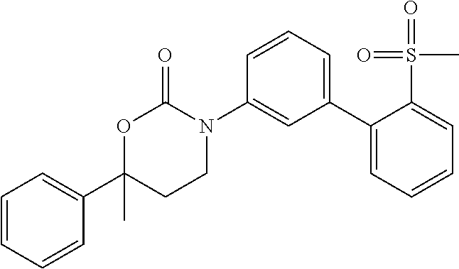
C1=CC=CC(C2(C)CCN(C3=CC(C4=CC=CC=C4S(=O)(=O)C)=CC=C3)C(=O)O2)=C1
